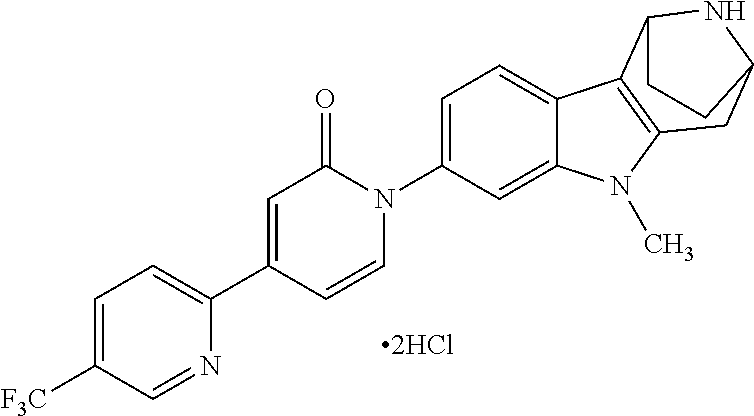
[2HCl].C1(C2=CC(=O)N(C3=CC=C4C(=C3)N(C)C3=C4C4NC(C3)CC4)C=C2)=CC=C([F3C])C=N1
